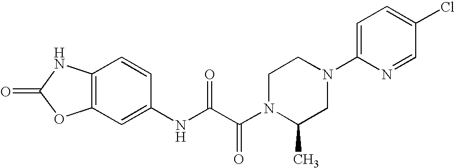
O=C1OC2=C(N1)C=CC(NC(C(N1C(C)CN(C3=CC=C(Cl)C=N3)CC1)=O)=O)=C2
